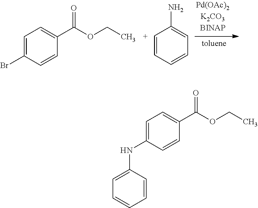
C1=C(Br)C=CC(C(OCC)=O)=C1.[C+]1=CC=CC=C1N.C1=C(NC2=CC=CC=C2)C=CC(C(OCC)=O)=C1
